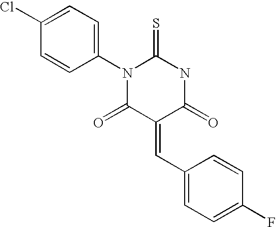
C1(C=C2C(=O)NC(=S)N(C3=CC=C(Cl)C=C3)C2=O)=CC=C(F)C=C1
